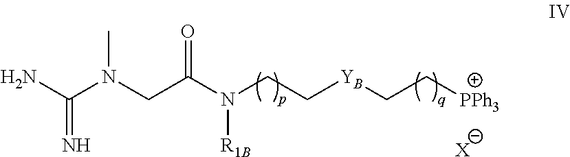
NC(N(CC(N(CC[YB]CC[PPh3])[R1B])=O)C)=N.[X]
